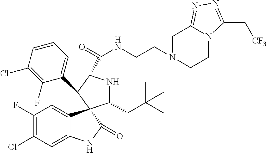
C1=C2C(=CC(F)=C1Cl)C1(C(=O)N2)C(CC(C)(C)C)NC(C(=O)NCCN2CCN3C(=NN=C3C[CF3])C2)C1C1=CC=CC(Cl)=C1F
